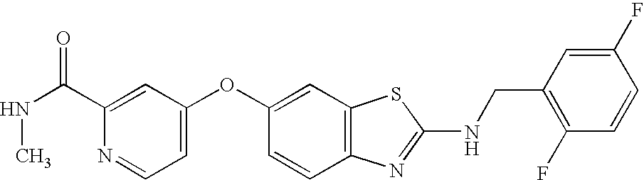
C1(C(NC)=O)=CC(OC2=CC3=C(C=C2)N=C(NCC2=C(F)C=CC(F)=C2)S3)=CC=N1
